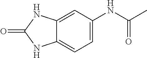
C1=C2C(=CC=C1NC(C)=O)NC(=O)N2
